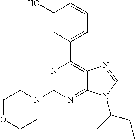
N1=C(N2CCOCC2)N=C2C(=C1C1=CC=CC(O)=C1)N=CN2C(CC)C
